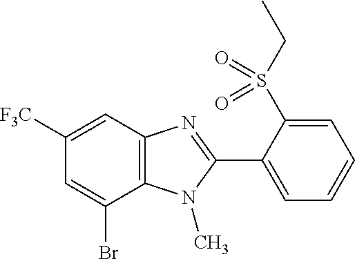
C12=C(C=C([F3C])C=C1Br)N=C(C1=CC=CC=C1S(CC)(=O)=O)N2C
